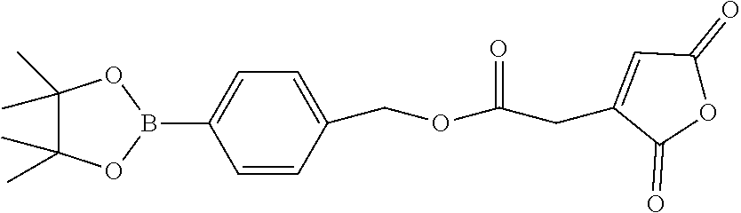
C1=C(COC(CC2=CC(=O)OC2=O)=O)C=CC(B2OC(C)(C)C(C)(C)O2)=C1
